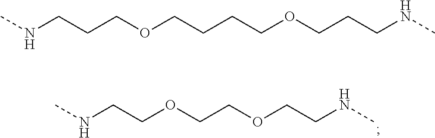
CNCCOCCOCCNC.CNCCCOCCCCOCCCNC
